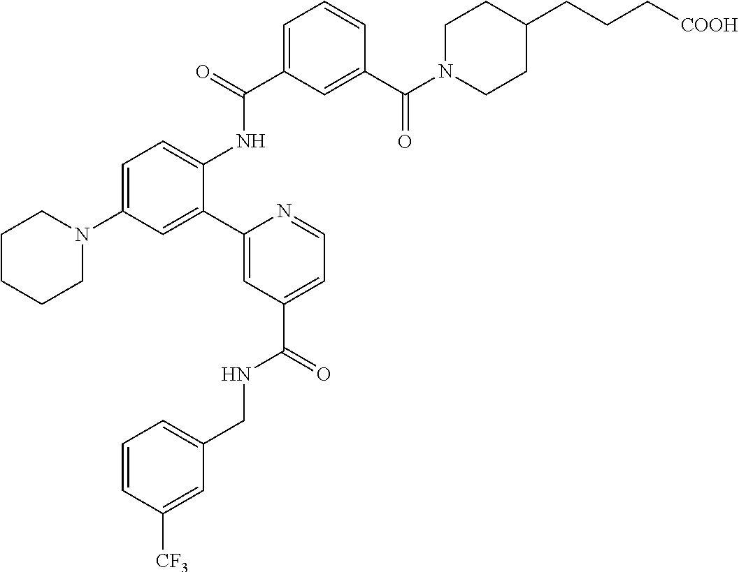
N1(C2=CC=C(NC(C3=CC=CC(C(N4CCC(CCC[COOH])CC4)=O)=C3)=O)C(C3=CC(C(NCC4=CC=CC([CF3])=C4)=O)=CC=N3)=C2)CCCCC1
